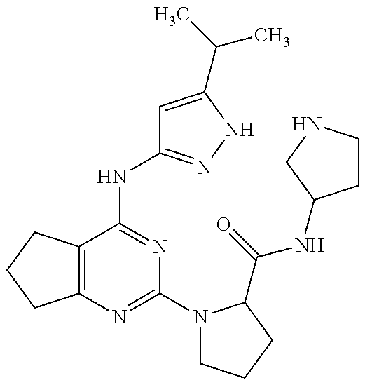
C12=C(C(NC3=NNC(C(C)C)=C3)=NC(N3CCCC3C(=O)NC3CCNC3)=N1)CCC2
